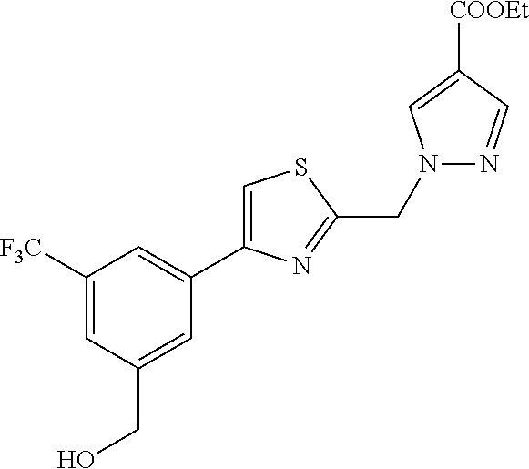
C1([F3C])=CC(CO)=CC(C2=CSC(CN3N=CC([COOEt])=C3)=N2)=C1
